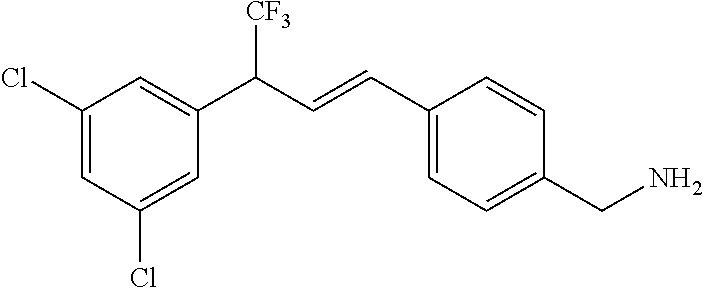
C1(C=CC(C2=CC(Cl)=CC(Cl)=C2)[CF3])=CC=C(CN)C=C1
